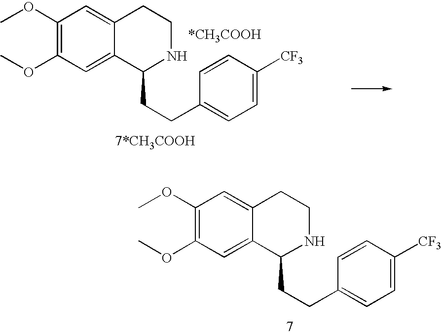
COC1=C(OC)C=C2C(=C1)CCNC2CCC1=CC=C([CF3])C=C1.COC1=C(OC)C=C2C(=C1)CCNC2CCC1=CC=C([CF3])C=C1
